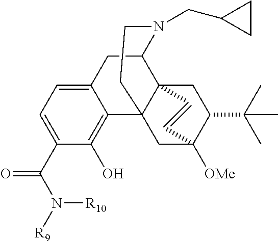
C1(C(N([R9])[R10])=O)=CC=C2C(=C1O)C13C4(C(C2)N(CC2CC2)CC1)CC(C(C)(C)C)C([OMe])(C3)C=C4
